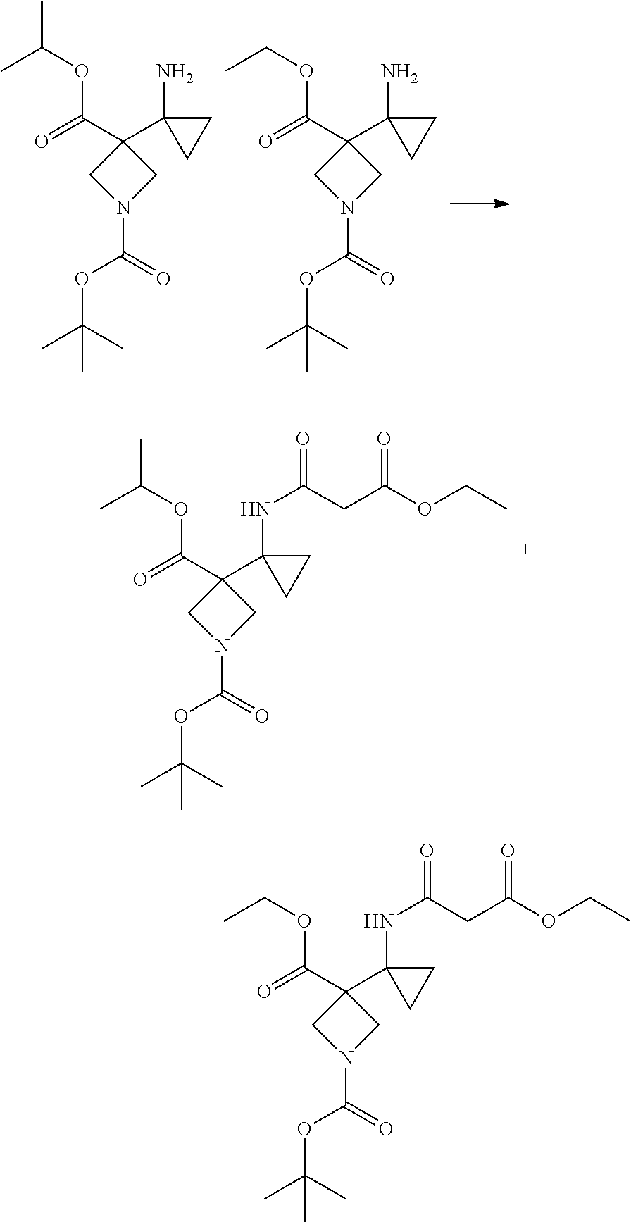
CC(OC(C1(C2(N)CC2)CN(C(OC(C)(C)C)=O)C1)=O)C.CCOC(C1(C2(N)CC2)CN(C(OC(C)(C)C)=O)C1)=O.CC(OC(C1(C2(NC(CC(OCC)=O)=O)CC2)CN(C(OC(C)(C)C)=O)C1)=O)C.CCOC(C1(C2(NC(CC(OCC)=O)=O)CC2)CN(C(OC(C)(C)C)=O)C1)=O
